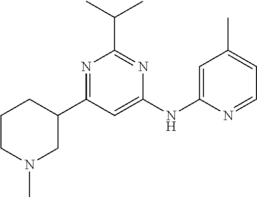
C1(NC2=CC(C)=CC=N2)=CC(C2CCCN(C)C2)=NC(C(C)C)=N1
